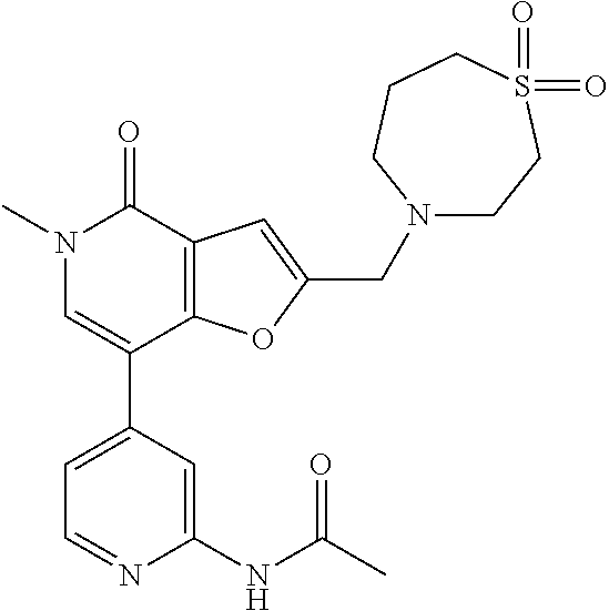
C1=C(C2=CN(C)C(=O)C3=C2OC(CN2CCS(=O)(=O)CCC2)=C3)C=C(NC(C)=O)N=C1
